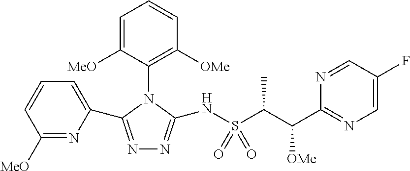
C1([MeO])=NC(C2=NN=C(NS(C(C(C3=NC=C(F)C=N3)[OMe])C)(=O)=O)N2C2=C([OMe])C=CC=C2[MeO])=CC=C1
